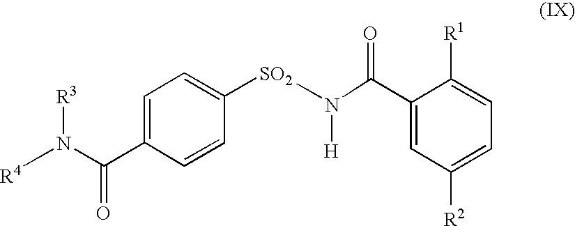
[R4]N([R3])C(C1=CC=C([SO2]N([H])C(=O)C2=CC([R2])=CC=C2[R1])C=C1)=O
